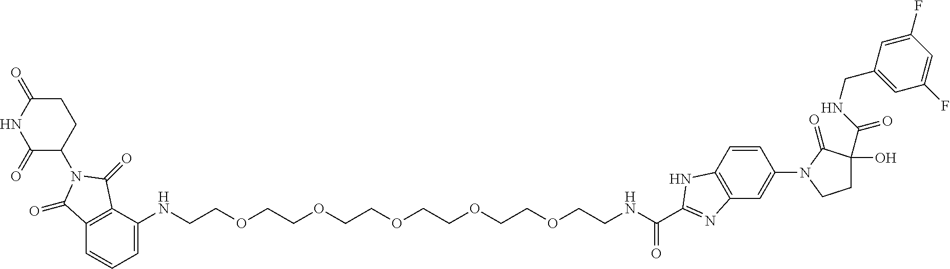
C12=C(C(NCCOCCOCCOCCOCCOCCNC(=O)C3=NC4=C(C=CC(N5C(=O)C(C(NCC6=CC(F)=CC(F)=C6)=O)(O)CC5)=C4)N3)=CC=C1)C(=O)N(C1C(=O)NC(=O)CC1)C2=O
